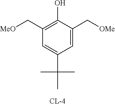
C1(C[MeO])=C(O)C(C[OMe])=CC(C(C)(C)C)=C1
